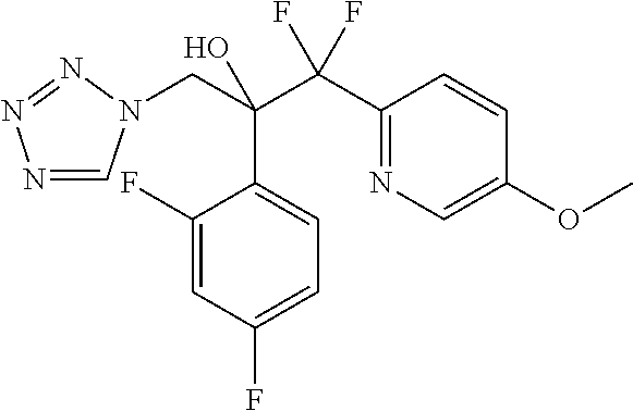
C1(C(C(CN2C=NN=N2)(C2=CC=C(F)C=C2F)O)(F)F)=NC=C(OC)C=C1
